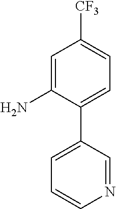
C1(C2=CC=CN=C2)=CC=C([CF3])C=C1N
